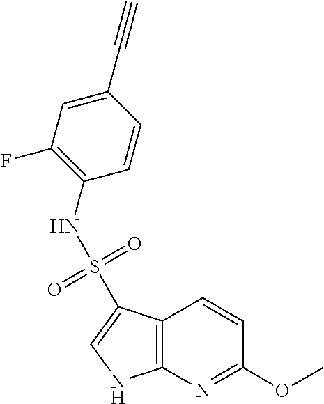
C12=C(N=C(OC)C=C1)NC=C2S(=O)(=O)NC1=C(F)C=C(C#C)C=C1
